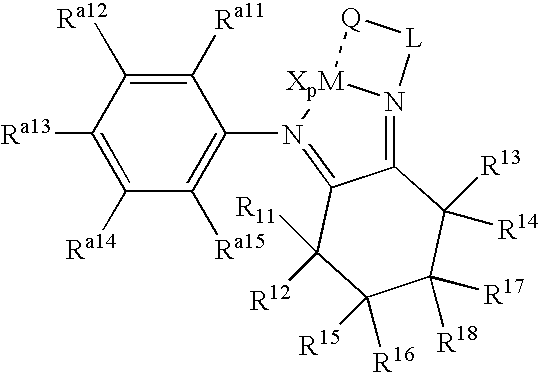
C1([Ra13])=C([Ra14])C([Ra15])=C(N2=C3C(=N4[XpM]2[Q][L]4)C([R13])([R14])C([R17])([R18])C([R15])([R16])C3([R12])[R11])C([Ra11])=C1[Ra12]
